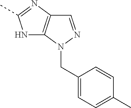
N1C2=C(N=C1C)C=NN2CC1=CC=C(C)C=C1
